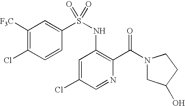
C1([F3C])=C(Cl)C=CC(S(NC2=C(C(N3CC(O)CC3)=O)N=CC(Cl)=C2)(=O)=O)=C1
